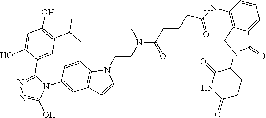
C1(N2C(=O)C3=CC=CC(NC(CCCC(N(CCN4C5=C(C=C4)C=C(N4C(C6=CC(C(C)C)=C(O)C=C6O)=NN=C4O)C=C5)C)=O)=O)=C3C2)C(=O)NC(=O)CC1
